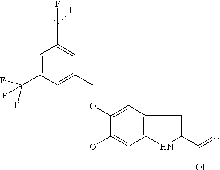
C1(OC)=CC2=C(C=C1OCC1=CC(C(F)(F)F)=CC(C(F)(F)F)=C1)C=C(C(O)=O)N2
